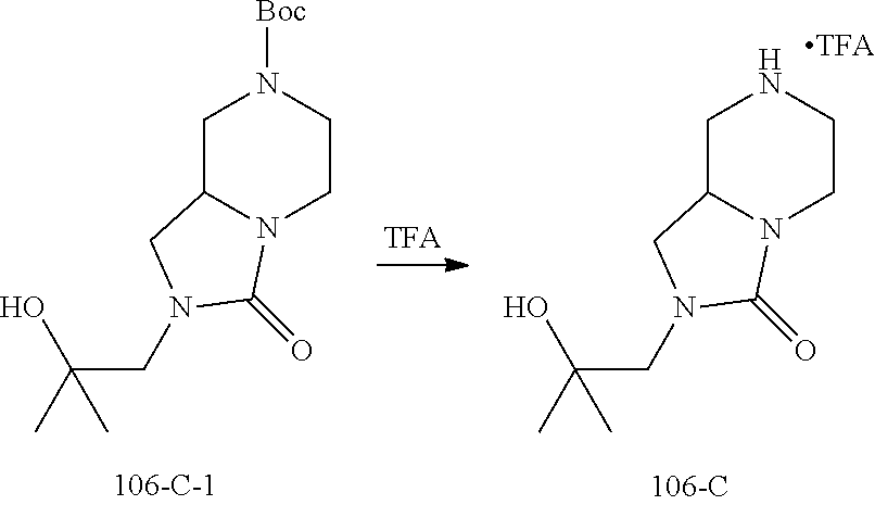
C1C2N(CCN1)C(=O)N(CC(C)(O)C)C2.C1C2N(CCN1[Boc])C(=O)N(CC(C)(O)C)C2
